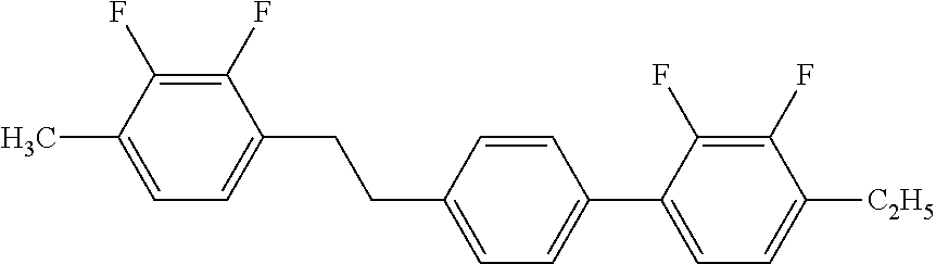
C1(F)=C(F)C(C)=CC=C1CCC1=CC=C(C2=CC=C([C2H5])C(F)=C2F)C=C1
